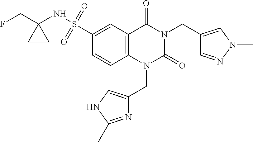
C1(S(=O)(=O)NC2(CF)CC2)=CC2=C(C=C1)N(CC1=CNC(C)=N1)C(=O)N(CC1=CN(C)N=C1)C2=O
